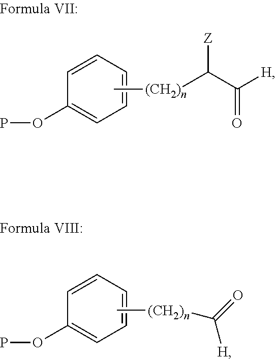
C1=CC(OP)=CC=C1.C[(CH2)n]C(C([H])=O)[Z].C1=CC(OP)=CC=C1.C[(CH2)n]C([H])=O
